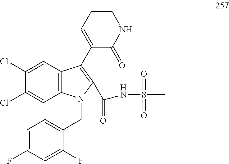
C1(Cl)=CC2=C(C=C1Cl)N(CC1=CC=C(F)C=C1F)C(C(NS(C)(=O)=O)=O)=C2C1=CC=CNC1=O
